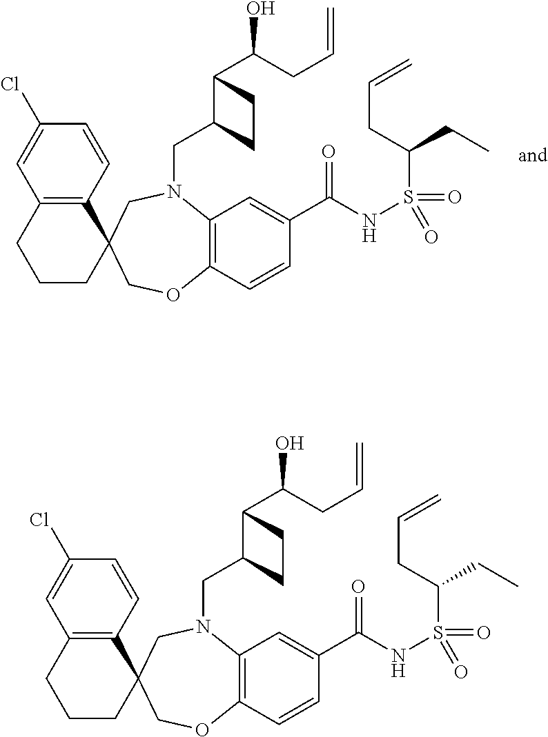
C12=C(C=CC(Cl)=C1)C1(CCC2)COC2=C(N(CC3C(C(CC=C)O)CC3)C1)C=C(C(NS(=O)(=O)C(CC)CC=C)=O)C=C2.C12=C(C=CC(Cl)=C1)C1(CCC2)COC2=C(N(CC3C(C(CC=C)O)CC3)C1)C=C(C(NS(=O)(=O)C(CC)CC=C)=O)C=C2
